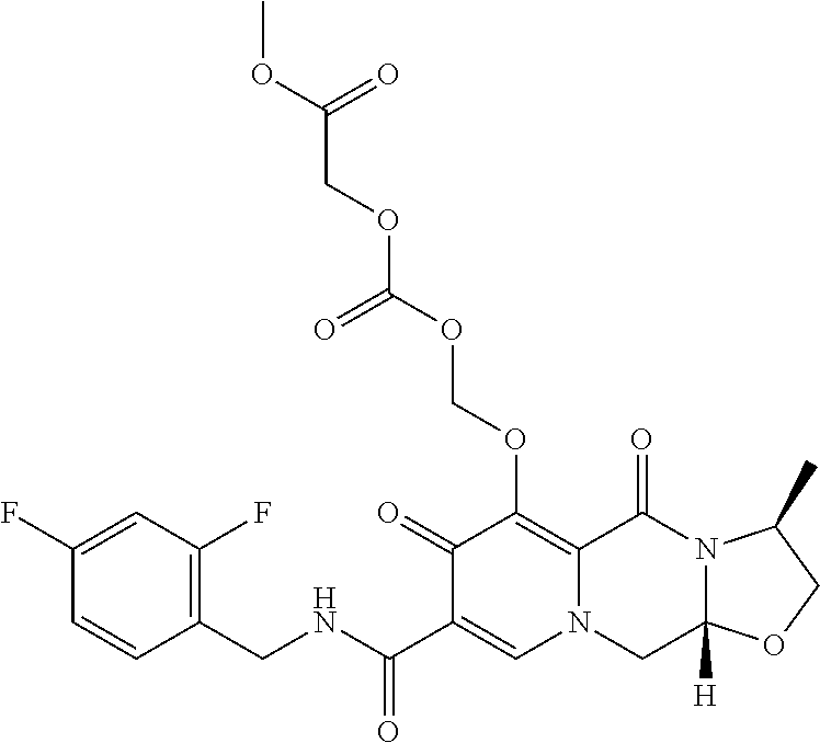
C1(CNC(C2=CN3C(=C(OCOC(OCC(OC)=O)=O)C2=O)C(=O)N2C([H])(C3)OCC2C)=O)=C(F)C=C(F)C=C1
